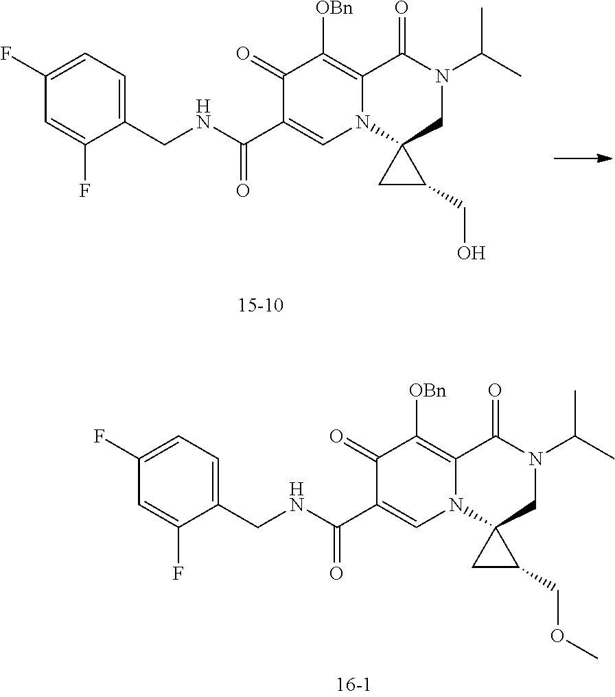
C1(CNC(C2=CN3C(=C([OBn])C2=O)C(=O)N(C(C)C)CC32CC2CO)=O)=CC=C(F)C=C1F.C1(CNC(C2=CN3C(=C([OBn])C2=O)C(=O)N(C(C)C)CC32CC2COC)=O)=CC=C(F)C=C1F
